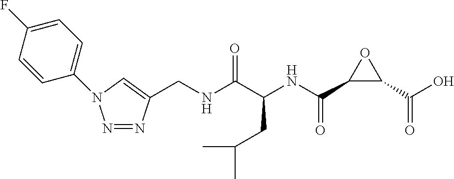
N(C(C(NC(C1C(C(O)=O)O1)=O)CC(C)C)=O)CC1=CN(C2=CC=C(F)C=C2)N=N1
